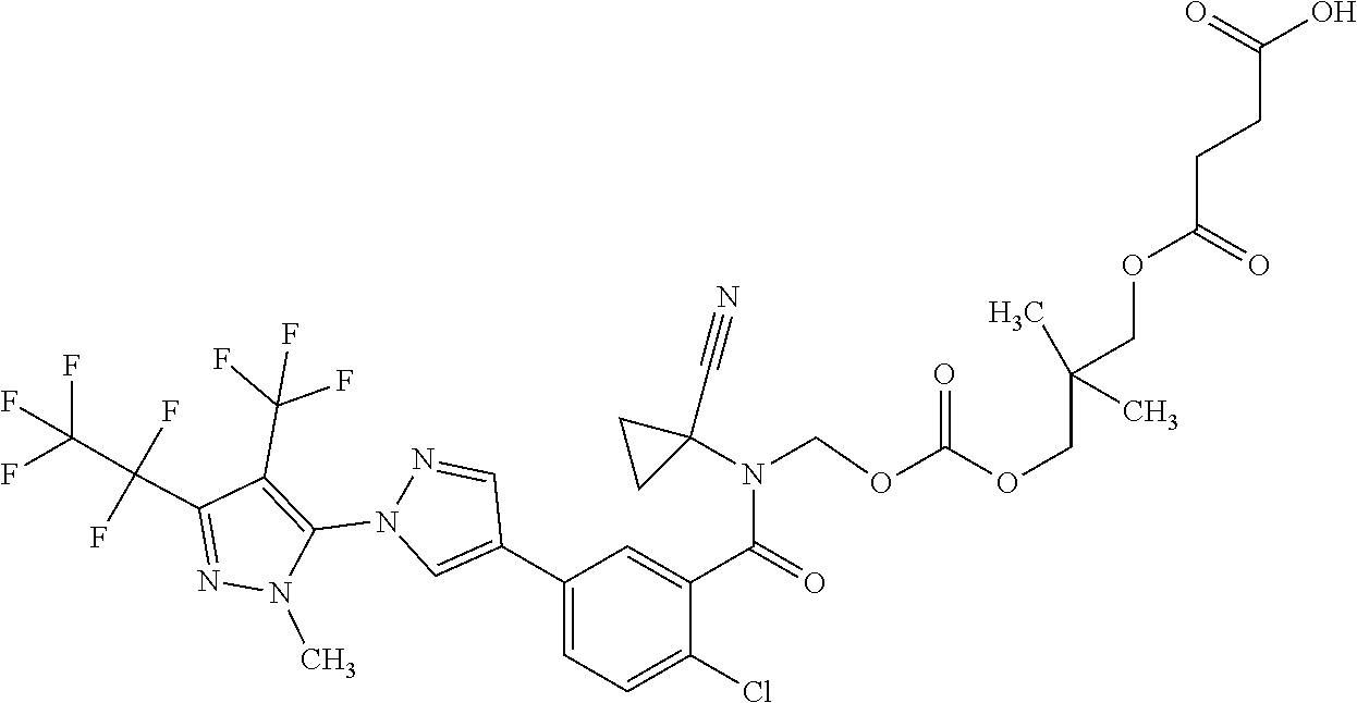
C1(C2=CN(C3=C(C(F)(F)F)C(C(F)(F)C(F)(F)F)=NN3C)N=C2)=CC=C(Cl)C(C(N(COC(OCC(COC(CCC(O)=O)=O)(C)C)=O)C2(C#N)CC2)=O)=C1
